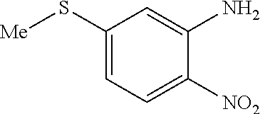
C1(S[Me])=CC=C([NO2])C(N)=C1
